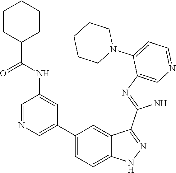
C1=NC=C(C2=CC=C3C(=C2)C(C2=NC4=C(N2)N=CC=C4N2CCCCC2)=NN3)C=C1NC(=O)C1CCCCC1
